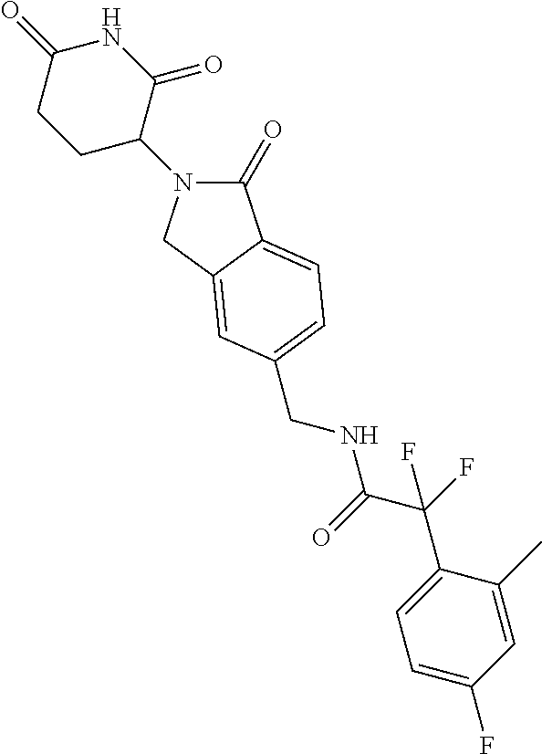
C1(=O)N(C2C(=O)NC(=O)CC2)CC2=CC(CNC(C(F)(C3=CC=C(F)C=C3C)F)=O)=CC=C12
